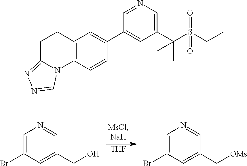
C1=C(Br)C=C(CO)C=N1.[THF].C1=C(Br)C=C(C[OMs])C=N1.C12=C(C=CC(C3=CC(C(S(CC)(=O)=O)(C)C)=CN=C3)=C1)N1C(=NN=C1)CC2
